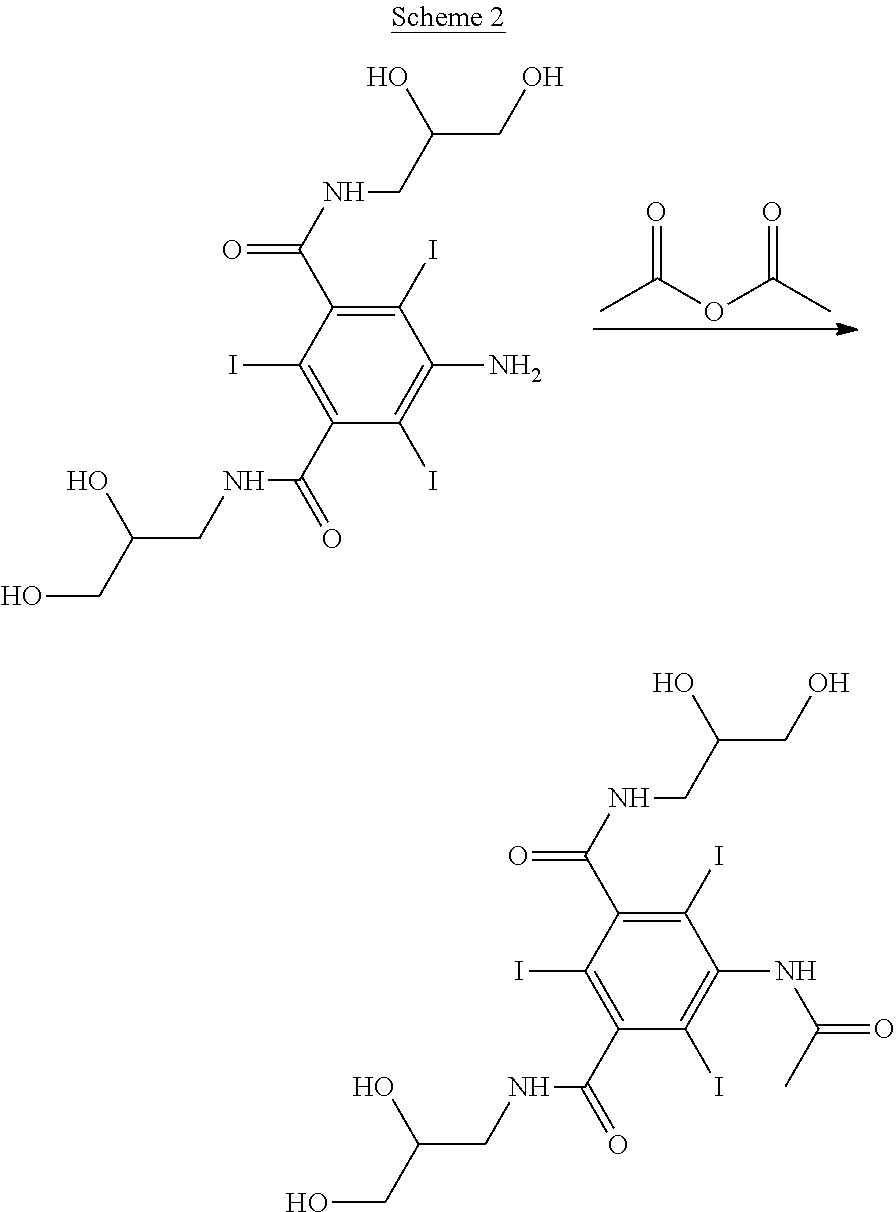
CC(OC(C)=O)=O.C1(I)=C(C(NCC(CO)O)=O)C(I)=C(C(NCC(CO)O)=O)C(I)=C1N.C1(I)=C(C(NCC(CO)O)=O)C(I)=C(C(NCC(CO)O)=O)C(I)=C1NC(C)=O
